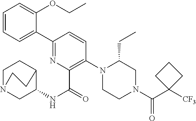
C1(C2=CC=CC=C2OCC)=NC(C(NC2C3CCN(C2)CC3)=O)=C(N2CCN(C(C3([CF3])CCC3)=O)CC2CC)C=C1
